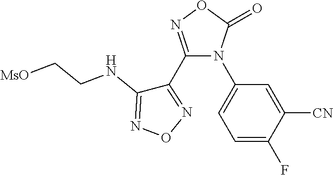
C1(C2=NOC(=O)N2C2=CC=C(F)C([CN])=C2)=NON=C1NCC[MsO]
